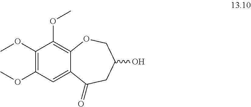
C1(OC)=C(OC)C=C2C(=C1OC)OCC(O)CC2=O
